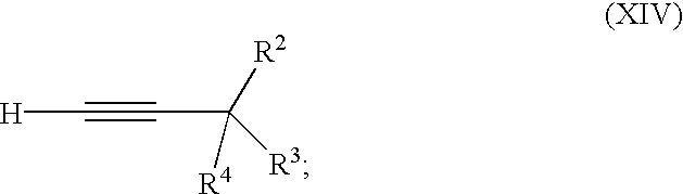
[H]C#CC([R2])([R4])[R3]
